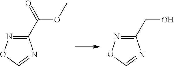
C1(C(=O)OC)=NOC=N1.C1(CO)=NOC=N1
